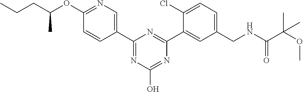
C1(C2=NC(O)=NC(C3=CC(CNC(C(OC)(C)C)=O)=CC=C3Cl)=N2)=CN=C(OC(CCC)C)C=C1
